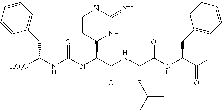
C1=CC=C(CC([HO2C])NC(NC(C(NC(C(NC(C([H])=O)CC2=CC=CC=C2)=O)CC(C)C)=O)C2NC(=N)NCC2)=O)C=C1
